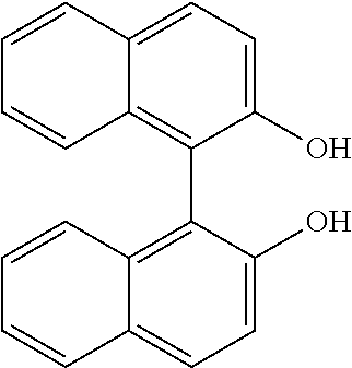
C12=C(C3=C4C(=CC=C3O)C=CC=C4)C(O)=CC=C1C=CC=C2
